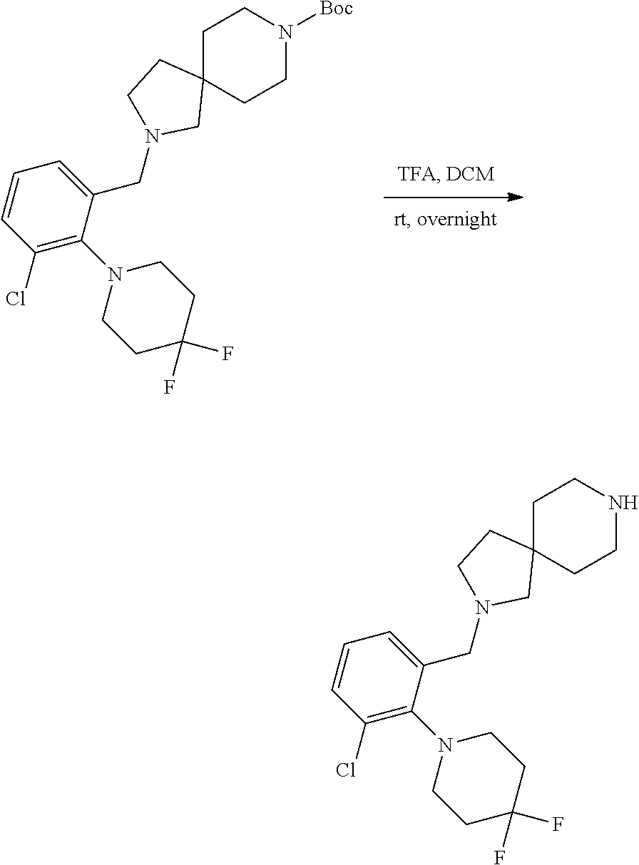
C1(Cl)=C(N2CCC(F)(F)CC2)C(CN2CCC3(CCN([Boc])CC3)C2)=CC=C1.C1(Cl)=C(N2CCC(F)(F)CC2)C(CN2CCC3(CCNCC3)C2)=CC=C1
